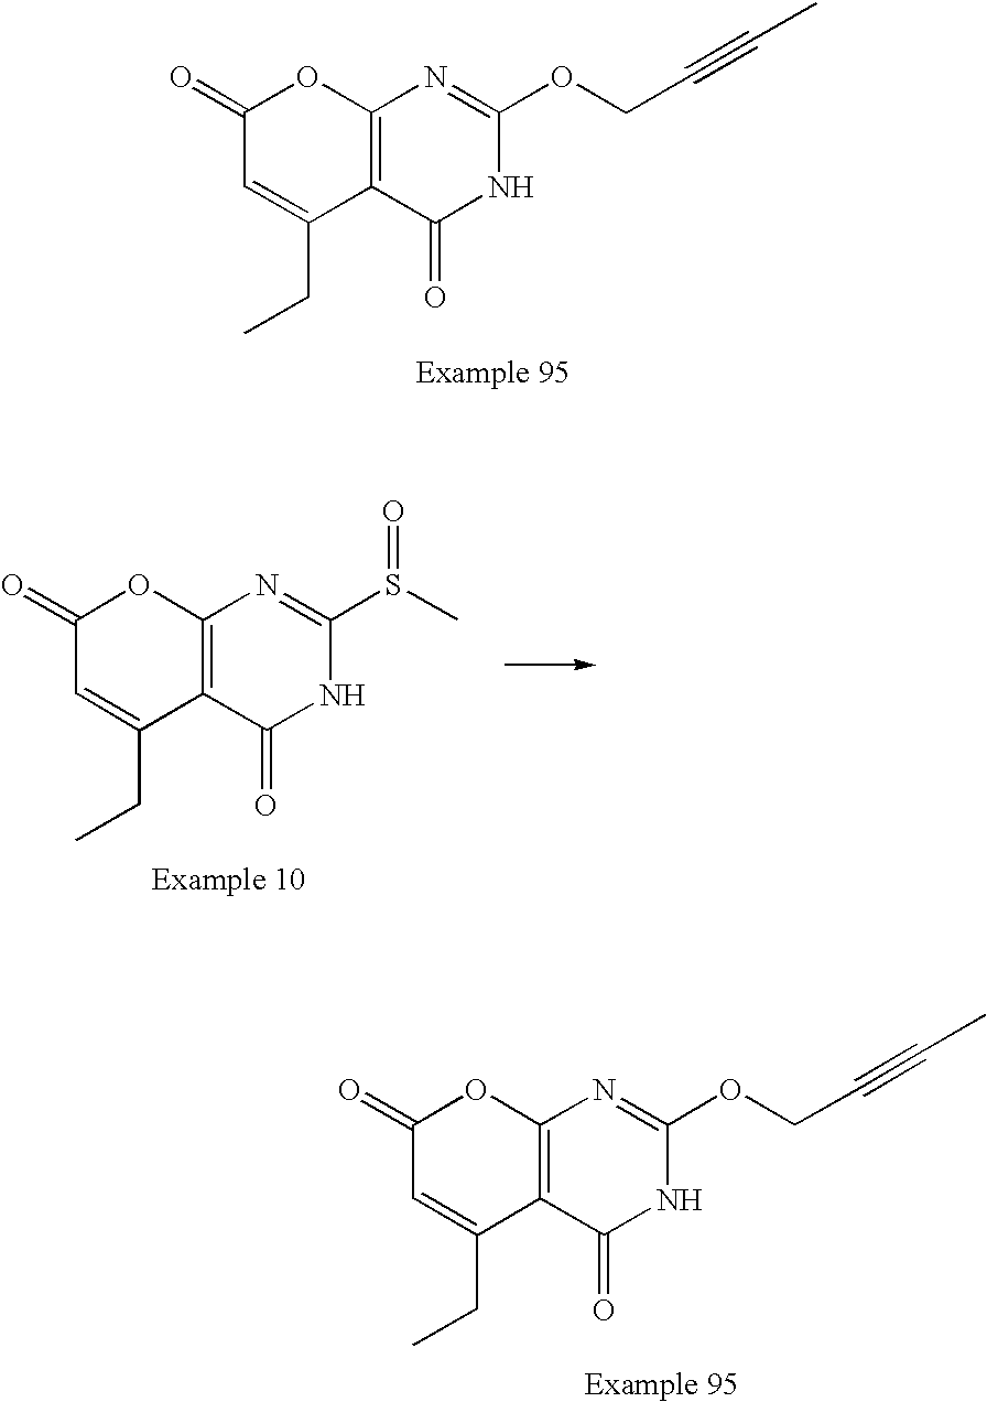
C1(=O)C=C(CC)C2=C(O1)N=C(OCC#CC)NC2=O.C1(=O)C=C(CC)C2=C(O1)N=C(S(C)=O)NC2=O.C1(=O)C=C(CC)C2=C(O1)N=C(OCC#CC)NC2=O
